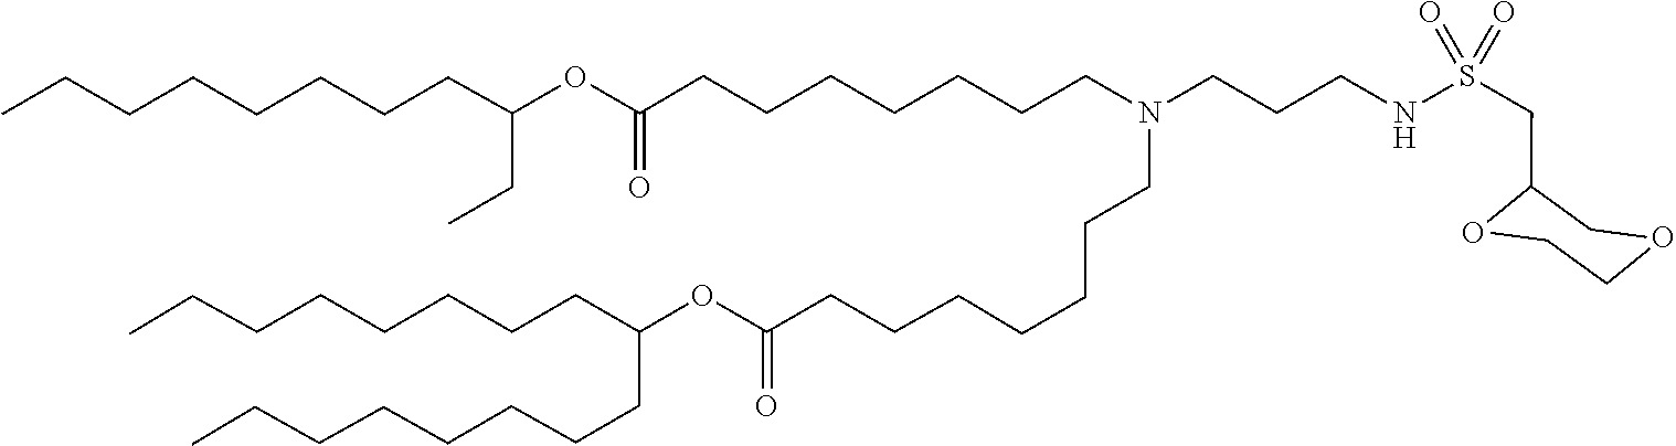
O(C(=O)CCCCCCCN(CCCNS(CC1COCCO1)(=O)=O)CCCCCCCC(OC(CC)CCCCCCCC)=O)C(CCCCCCCC)CCCCCCCC
